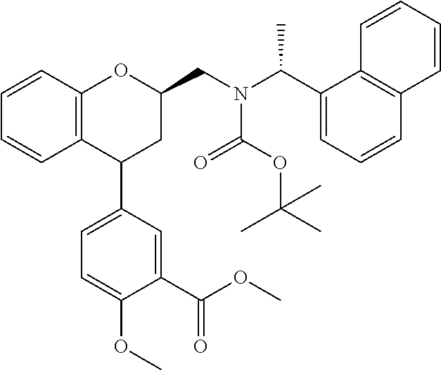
C12=C(C=CC=C1)OC(CN(C(C1=CC=CC3=C1C=CC=C3)C)C(OC(C)(C)C)=O)CC2C1=CC=C(OC)C(C(OC)=O)=C1
